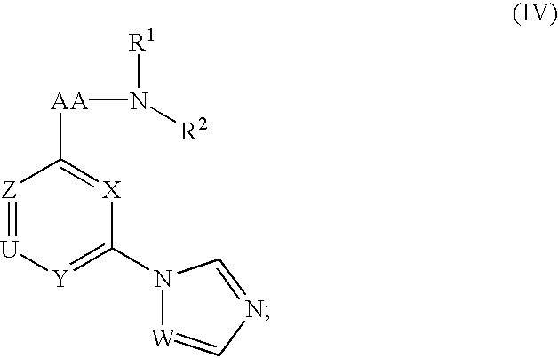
[Z]1=[U][Y]=C(N2[W]=CN=C2)[X]=C1[AA]N([R2])[R1]
